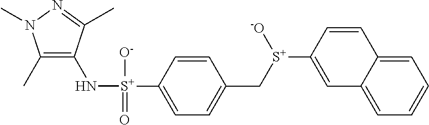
C1(C)=C(N[S+](C2=CC=C(C[S+](C3=CC4=CC=CC=C4C=C3)[-O])C=C2)([O-])=O)C(C)=NN1C
